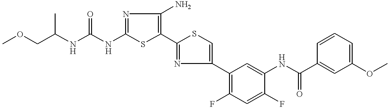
C1(NC(=O)NC(COC)C)=NC(N)=C(C2=NC(C3=C(F)C=C(F)C(NC(C4=CC(OC)=CC=C4)=O)=C3)=CS2)S1
